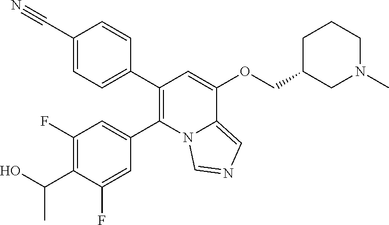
C1(C2=CC=C(C#N)C=C2)=C(C2=CC(F)=C(C(O)C)C(F)=C2)N2C(=CN=C2)C(OCC2CN(C)CCC2)=C1
